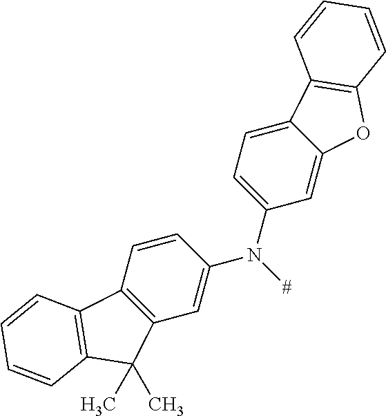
C1(N([#])C2=CC3=C(C=C2)C2=C(C3(C)C)C=CC=C2)=CC=C2C(=C1)OC1=C2C=CC=C1
